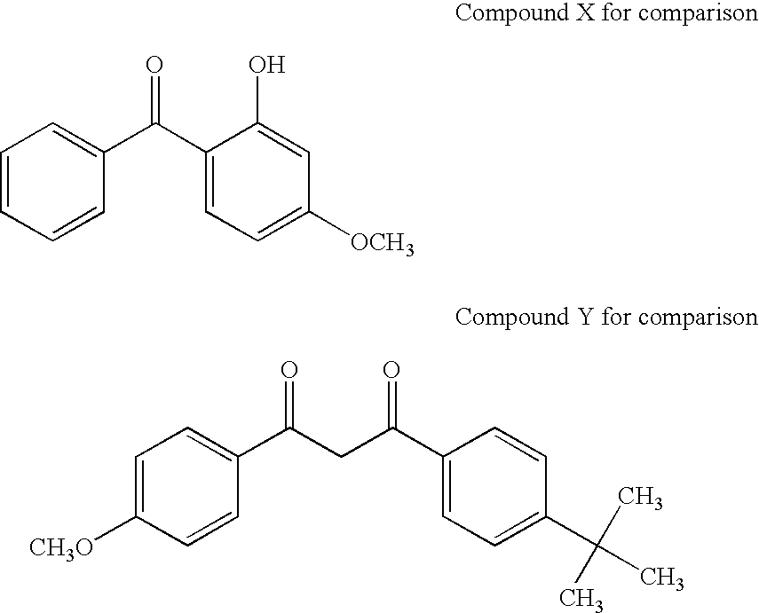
C1=CC=CC(C(C2=CC=C([OCH3])C=C2O)=O)=C1.C1=C([CH3O])C=CC(C(=O)CC(C2=CC=C(C(C)(C)C)C=C2)=O)=C1
